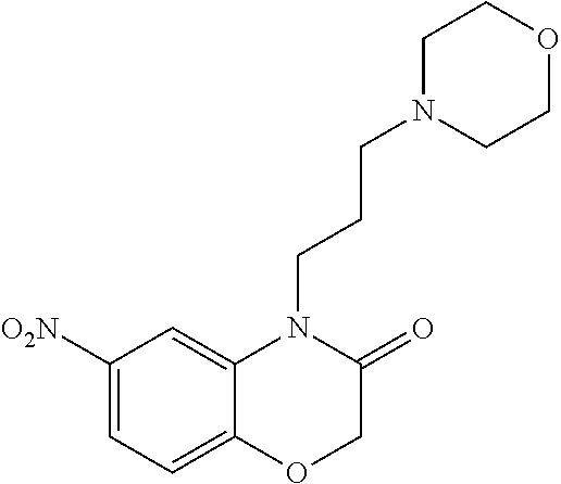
C1([O2N])=CC=C2C(=C1)N(CCCN1CCOCC1)C(=O)CO2
